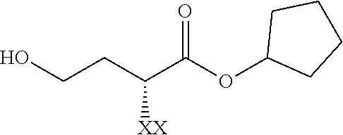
OCCC(C(OC1CCCC1)=O)[XX]
